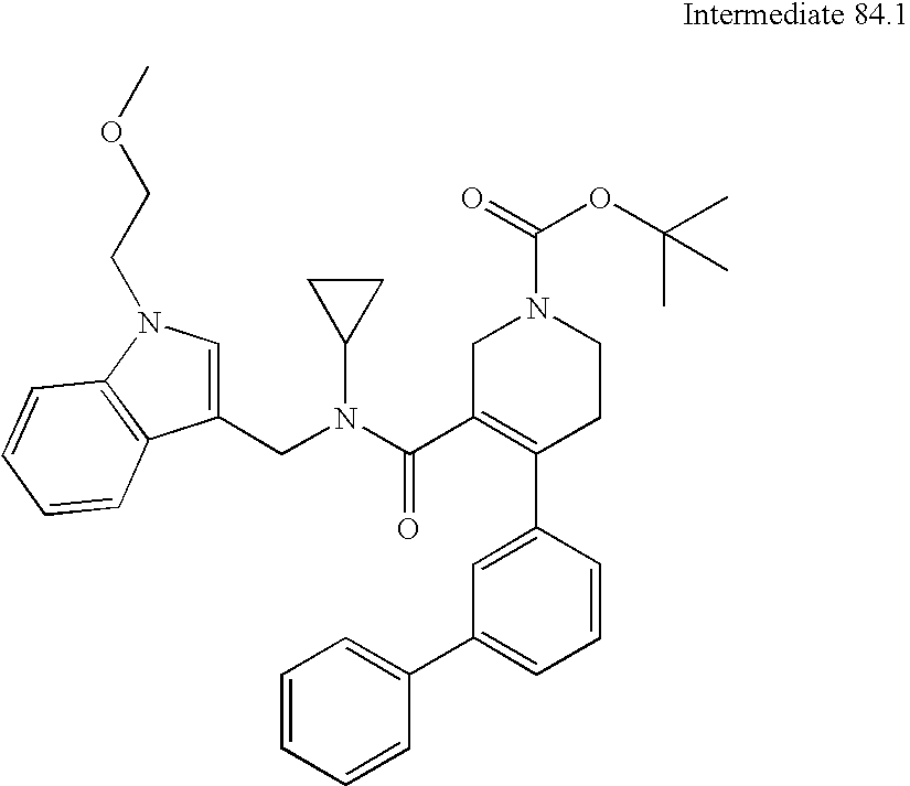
C1=CC(C2=C(C(=O)N(C3CC3)CC3=CN(CCOC)C4=C3C=CC=C4)CN(C(=O)OC(C)(C)C)CC2)=CC(C2=CC=CC=C2)=C1
